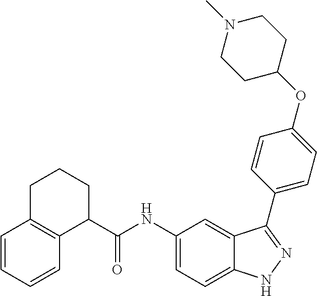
C12=C(C=CC=C1)CCCC2C(NC1=CC=C2C(=C1)C(C1=CC=C(OC3CCN(C)CC3)C=C1)=NN2)=O
